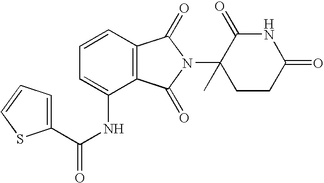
C1=C(NC(C2=CC=CS2)=O)C2=C(C=C1)C(=O)N(C1(C)CCC(=O)NC1=O)C2=O
